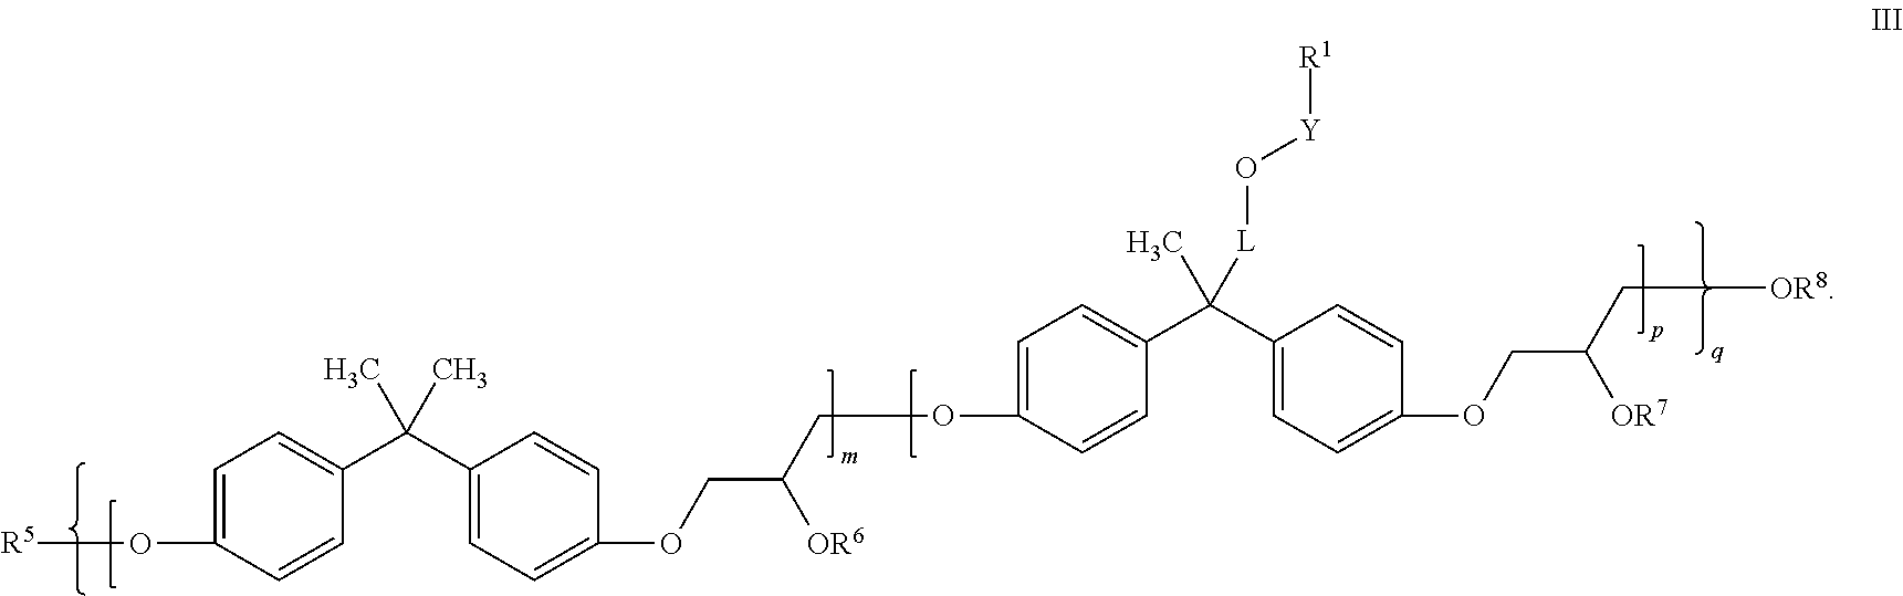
C1(C(C2=CC=C(OCC(COC3=CC=C(C(C4=CC=C(OCC(C[OR8])[OR7])C=C4)([L]O[Y][R1])C)C=C3)[OR6])C=C2)(C)C)=CC=C(O[R5])C=C1
